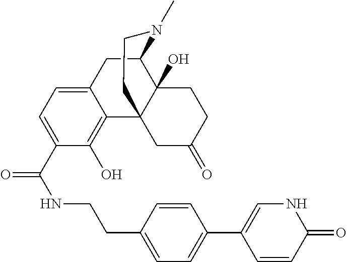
C12=CC=C(C(NCCC3=CC=C(C4=CNC(=O)C=C4)C=C3)=O)C(O)=C1C13C(O)(C(C2)N(C)CC1)CCC(=O)C3
